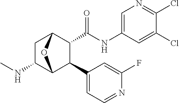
CNC1C2C(C3=CC=NC(F)=C3)C(C(NC3=CN=C(Cl)C(Cl)=C3)=O)C(C1)O2
